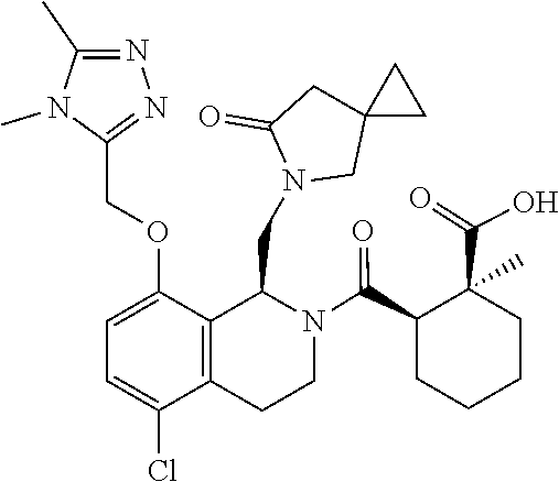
C12(CN(CC3C4=C(C(Cl)=CC=C4OCC4=NN=C(C)N4C)CCN3C(C3CCCCC3(C(=O)O)C)=O)C(=O)C1)CC2
